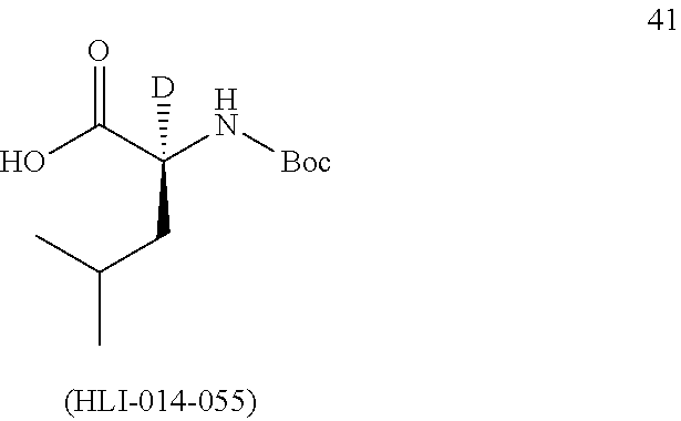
OC(C(N[Boc])(CC(C)C)[D])=O
